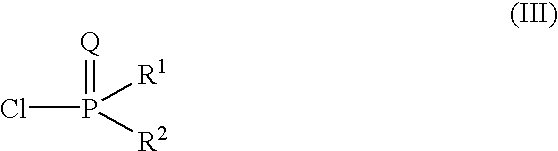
ClP(=[Q])([R1])[R2]
